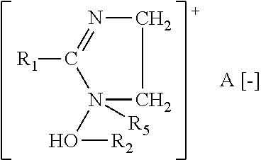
N1=C([R1])N(O[R2])([R5])CC1
